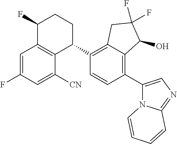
C1=C(F)C=C([CN])C2=C1C(F)CCC2C1=C2C(=C(C3=CN=C4N3C=CC=C4)C=C1)C(O)C(F)(F)C2
